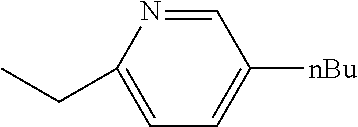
C1=NC(CC)=CC=C1[nBu]
